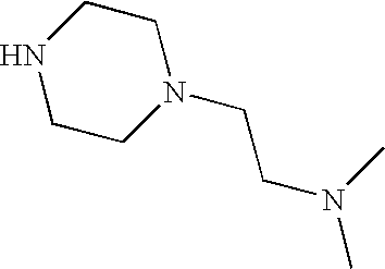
N1CCN(CCN(C)C)CC1
